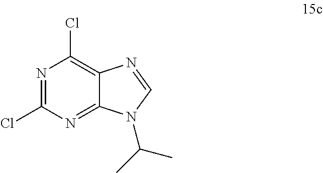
N1=C(Cl)N=C2C(=C1Cl)N=CN2C(C)C
